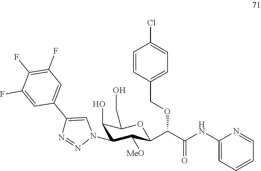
C1(O)C(N2C=C(C3=CC(F)=C(F)C(F)=C3)N=N2)C([MeO])C(C(C(NC2=CC=CC=N2)=O)OCC2=CC=C(Cl)C=C2)OC1CO
